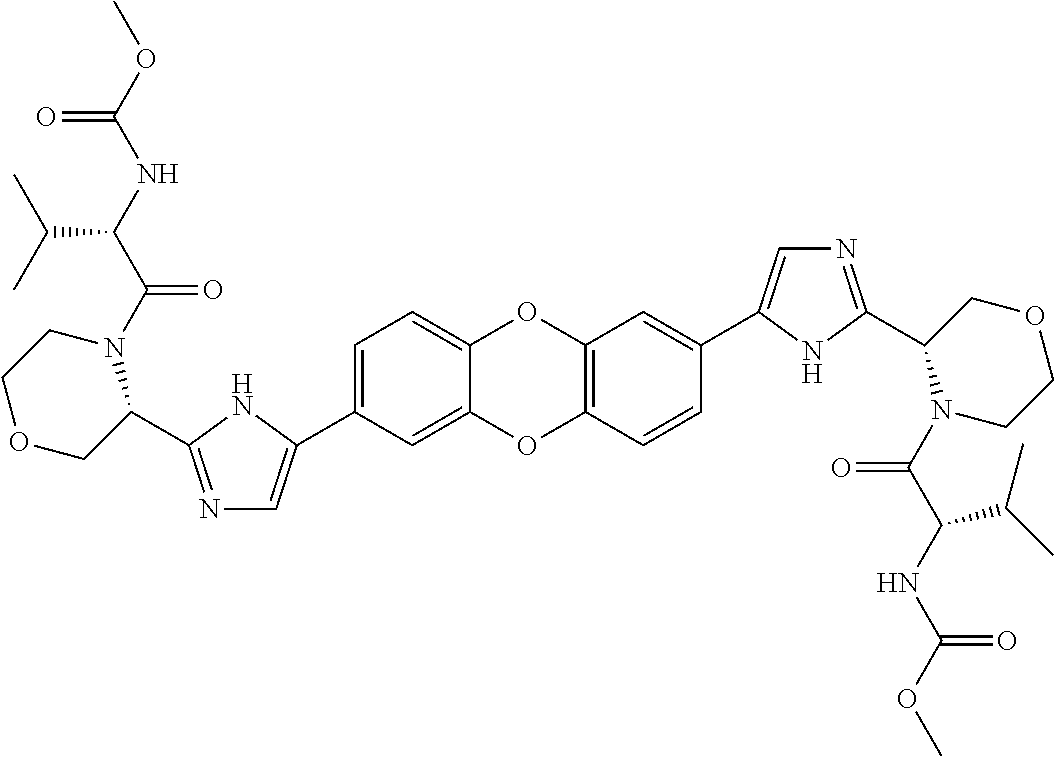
C1(C2=CN=C(C3N(C(=O)C(C(C)C)NC(=O)OC)CCOC3)N2)=CC=C2OC3=C(C=CC(C4=CN=C(C5N(C(=O)C(NC(=O)OC)C(C)C)CCOC5)N4)=C3)OC2=C1
